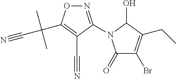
N1=C(N2C(=O)C(Br)=C(CC)C2O)C(C#N)=C(C(C#N)(C)C)O1
